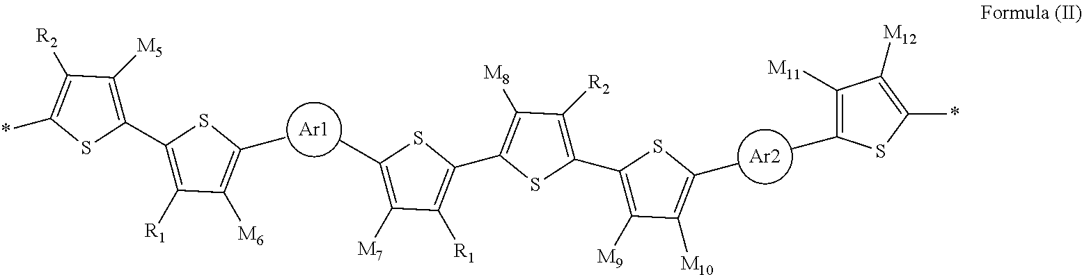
[Ar2].[Ar1].C1([M11])=C(C)SC(*)=C1[M12].CC1=C([M10])C([M9])=C(C2=C([R2])C([M8])=C(C3=C([R1])C([M7])=C(C)S3)S2)S1.CC1=C([M6])C([R1])=C(C2=C([M5])C([R2])=C(*)S2)S1
